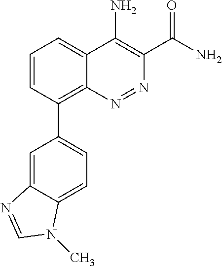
C1=CC(C2=CC=C3C(=C2)N=CN3C)=C2C(=C1)C(N)=C(C(N)=O)N=N2
